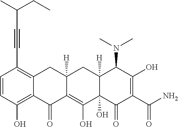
C1=CC(O)=C2C(=C1C#CC(CC)C)CC1([H])C(=C(O)C3(O)C([H])(C1)C(N(C)C)C(O)=C(C(N)=O)C3=O)C2=O
